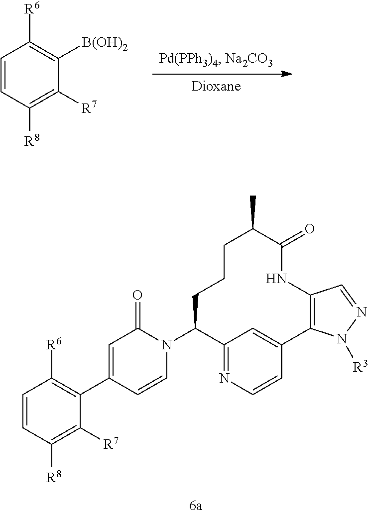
CC1C(=O)NC2=C(C3=CC(=NC=C3)C(N3C(=O)C=C(C4=C([R6])C=CC([R8])=C4[R7])C=C3)CCC1)N([R3])N=C2.C1=CC([R8])=C([R7])C([B(OH)2])=C1[R6]
